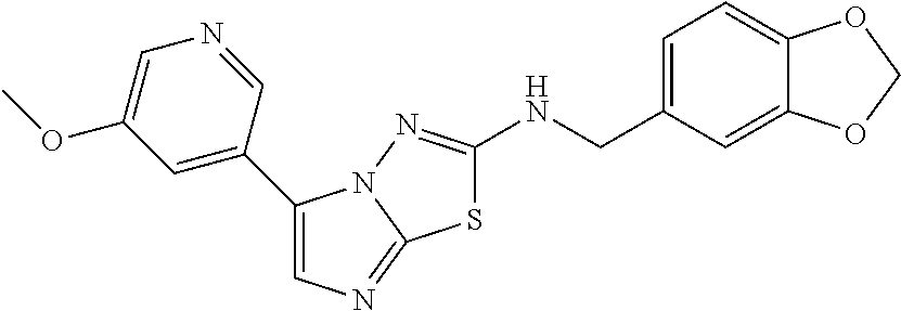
C1=C(C2=CN=C3N2N=C(NCC2=CC=C4C(=C2)OCO4)S3)C=NC=C1OC
